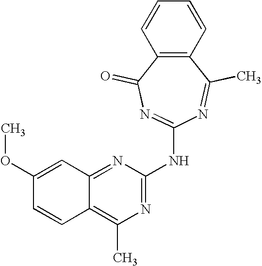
N1=C(NC2=NC(=O)C3=C(C(C)=N2)C=CC=C3)N=C2C(=C1C)C=CC(OC)=C2
